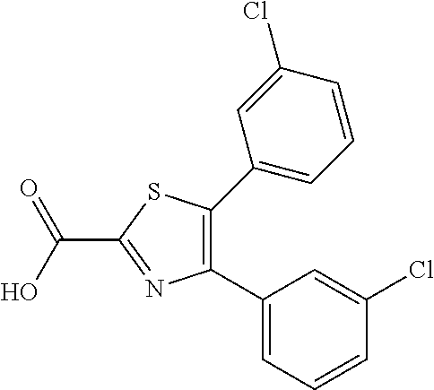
C1(C2=CC=CC(Cl)=C2)=C(C2=CC=CC(Cl)=C2)SC(C(O)=O)=N1
